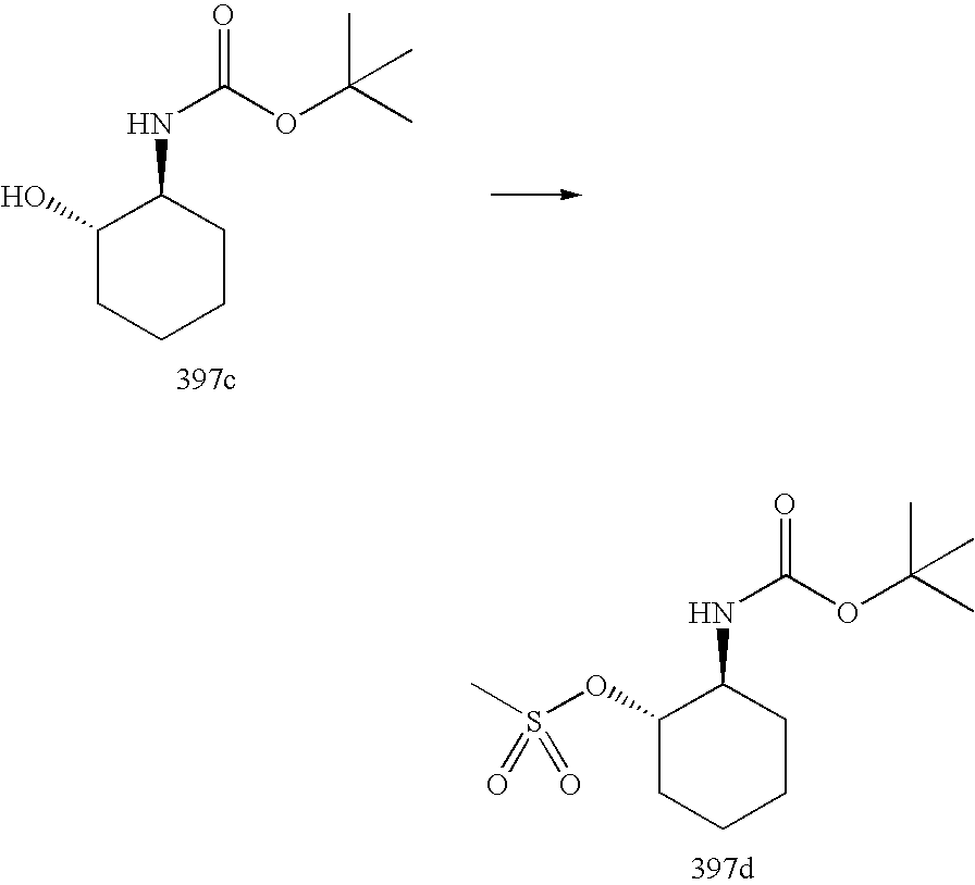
C1(OS(C)(=O)=O)CCCCC1NC(OC(C)(C)C)=O.C1(O)CCCCC1NC(OC(C)(C)C)=O
